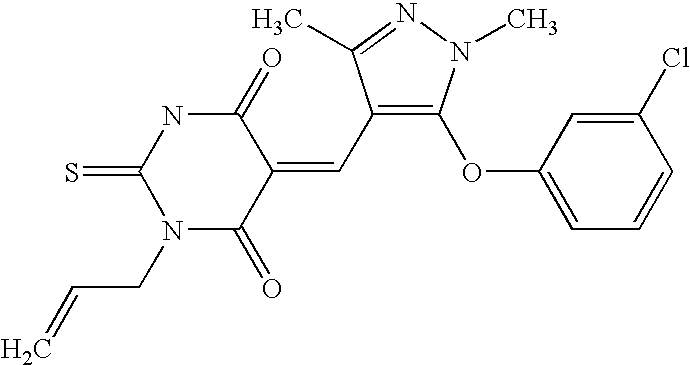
C1(=O)NC(=S)N(CC=C)C(=O)C1=CC1=C(OC2=CC=CC(Cl)=C2)N(C)N=C1C
